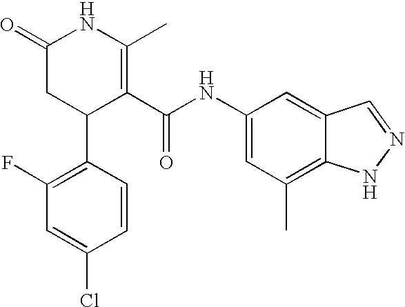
C1(F)=C(C2C(C(NC3=CC(C)=C4C(=C3)C=NN4)=O)=C(C)NC(=O)C2)C=CC(Cl)=C1
